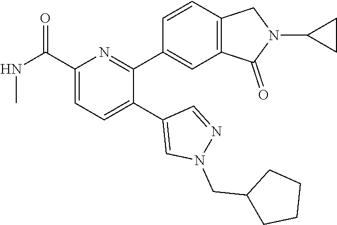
C1(C(=O)NC)=CC=C(C2=CN(CC3CCCC3)N=C2)C(C2=CC3=C(C=C2)CN(C2CC2)C3=O)=N1
